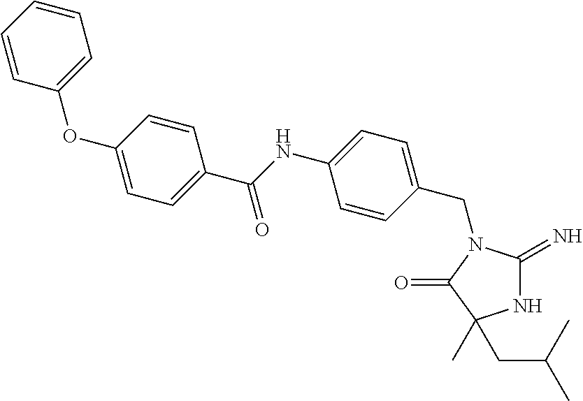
N1C(=N)N(CC2=CC=C(NC(C3=CC=C(OC4=CC=CC=C4)C=C3)=O)C=C2)C(=O)C1(CC(C)C)C
